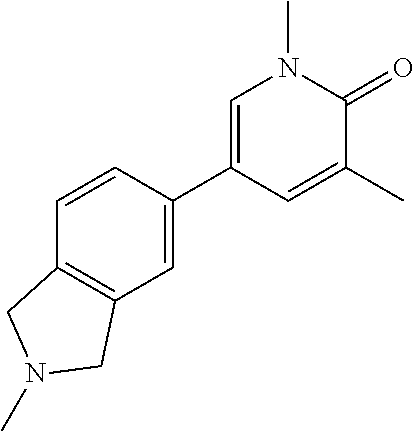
C1=C(C2=CN(C)C(=O)C(C)=C2)C=CC2=C1CN(C)C2
